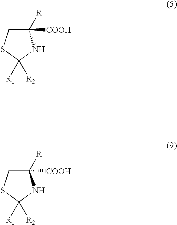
C1([R])([COOH])CSC([R1])([R2])N1.C1([R])([COOH])CSC([R1])([R2])N1
